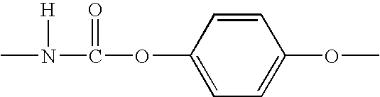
CN(C(OC1=CC=C(OC)C=C1)=O)[H]
